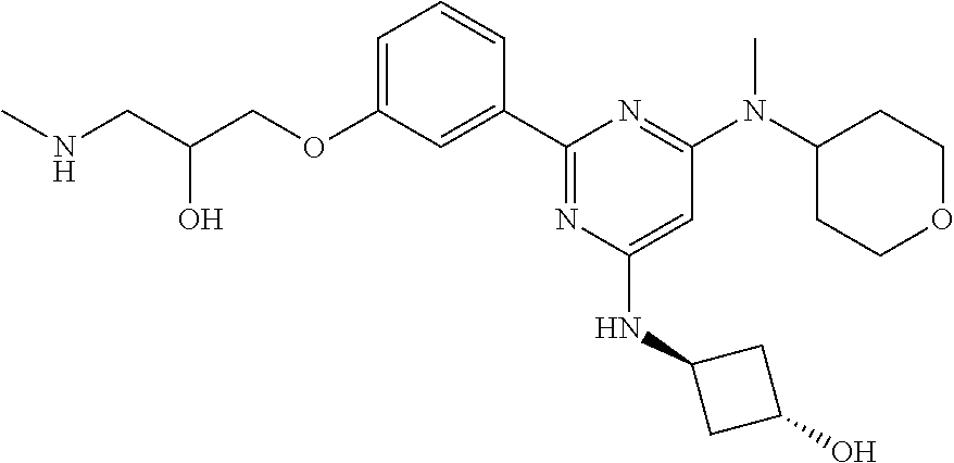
C1=C(OCC(CNC)O)C=C(C2=NC(NC3CC(O)C3)=CC(N(C3CCOCC3)C)=N2)C=C1
